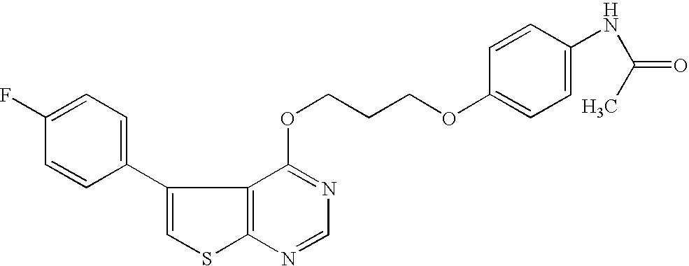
C12=C(N=CN=C1OCCCOC1=CC=C(NC(C)=O)C=C1)SC=C2C1=CC=C(F)C=C1
